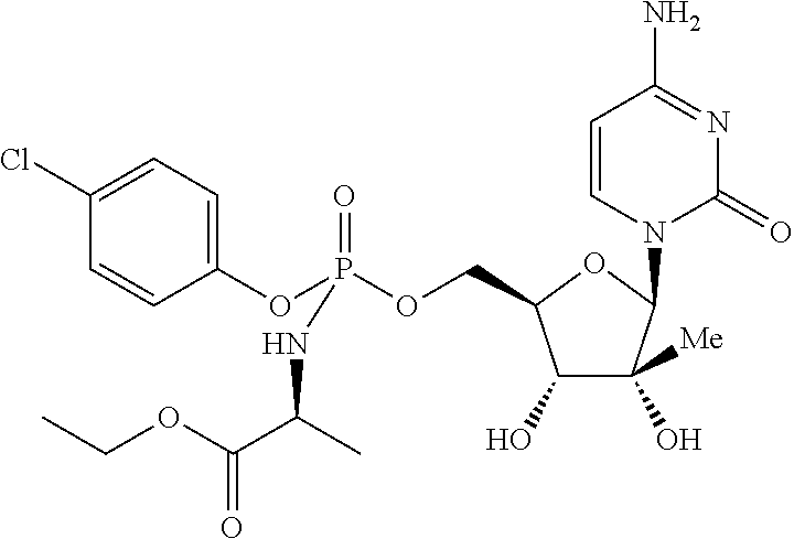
C1(OP(OCC2C(O)C(O)([Me])C(N3C(=O)N=C(N)C=C3)O2)(=O)NC(C(OCC)=O)C)=CC=C(Cl)C=C1
